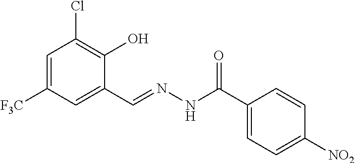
C1=C([F3C])C=C(C=NNC(C2=CC=C([NO2])C=C2)=O)C(O)=C1Cl
